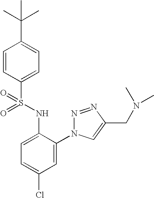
C1=CC(S(NC2=CC=C(Cl)C=C2N2N=NC(CN(C)C)=C2)(=O)=O)=CC=C1C(C)(C)C
